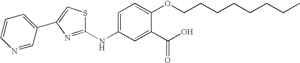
C1=CC=C(C2=CSC(NC3=CC=C(OCCCCCCCC)C(C(O)=O)=C3)=N2)C=N1
